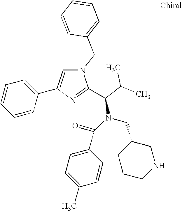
N1(CC2=CC=CC=C2)C=C(C2=CC=CC=C2)N=C1C(C(C)C)N(C(=O)C1=CC=C(C)C=C1)CC1CCCNC1
